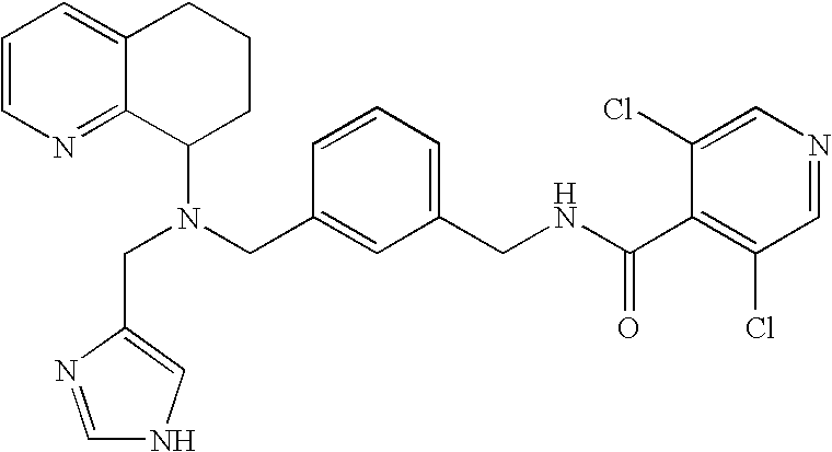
N(CC1=CC(CNC(C2=C(Cl)C=NC=C2Cl)=O)=CC=C1)(C1CCCC2=CC=CN=C12)CC1=CNC=N1
